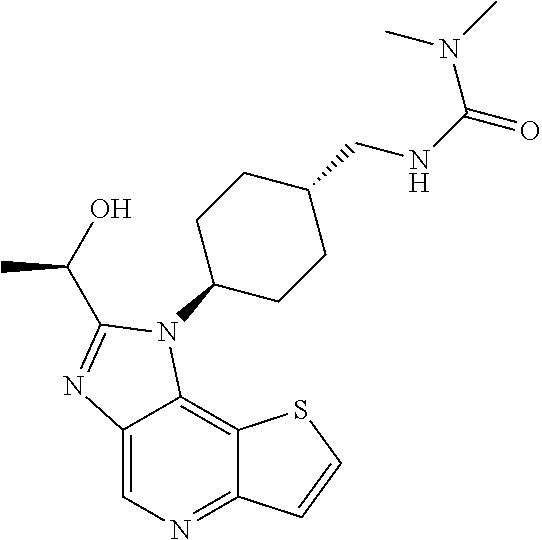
C12=CN=C3C(=C1N(C1CCC(CNC(=O)N(C)C)CC1)C(C(O)C)=N2)SC=C3
